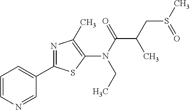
C1=CN=CC(C2=NC(C)=C(N(C(=O)C(CS(=O)C)C)CC)S2)=C1
